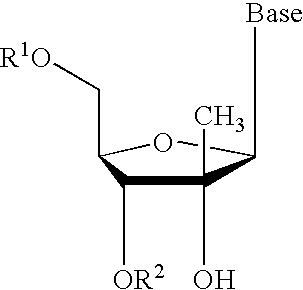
[Base]C1C(O)(C)C([OR2])C(C[R1O])O1
